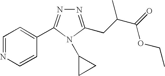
N1=C(C2=CC=NC=C2)N(C2CC2)C(CC(C)C(=O)OCC)=N1
